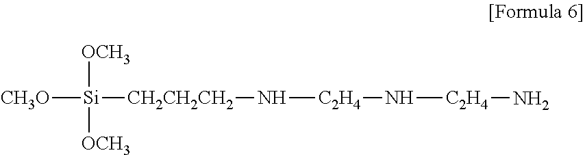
[Si]([OCH3])([CH3O])([CH2CH2CH2]N[C2H4]N[C2H4]N)[OCH3]
